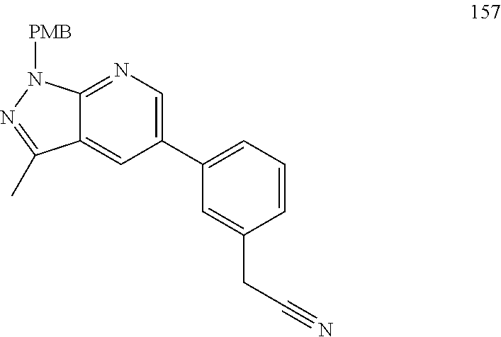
C12=NC=C(C3=CC=CC(CC#N)=C3)C=C1C(C)=NN2[PMB]
